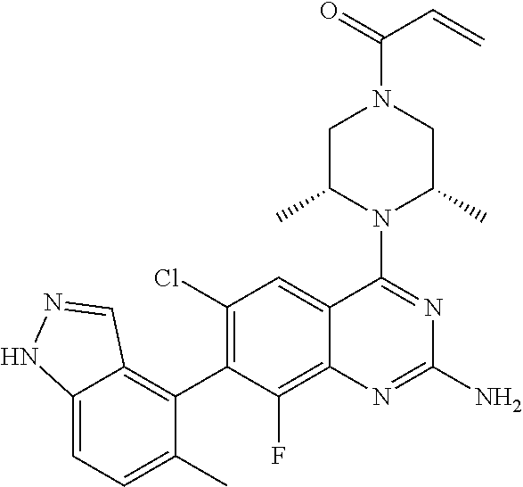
C12=CC=C(C)C(C3=C(Cl)C=C4C(=C3F)N=C(N)N=C4N3C(C)CN(C(=O)C=C)CC3C)=C1C=NN2
